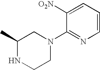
C1=CC=C([O2N])C(N2CC(C)NCC2)=N1
